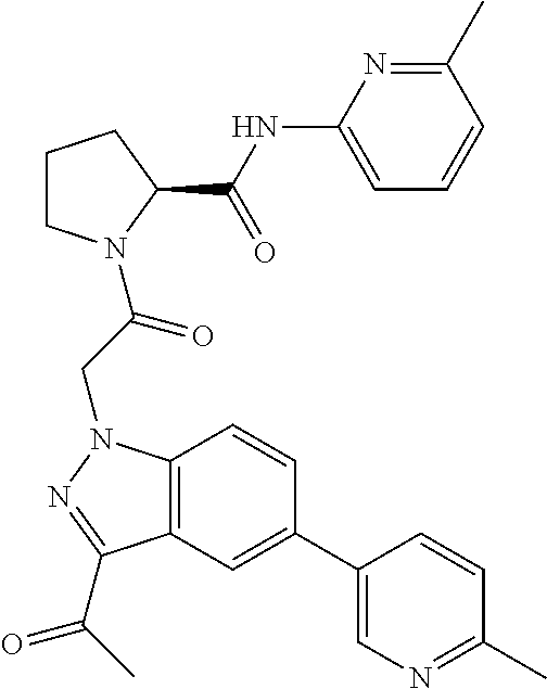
C1(NC(C2CCCN2C(CN2C3=C(C(C(C)=O)=N2)C=C(C2=CN=C(C)C=C2)C=C3)=O)=O)=CC=CC(C)=N1
